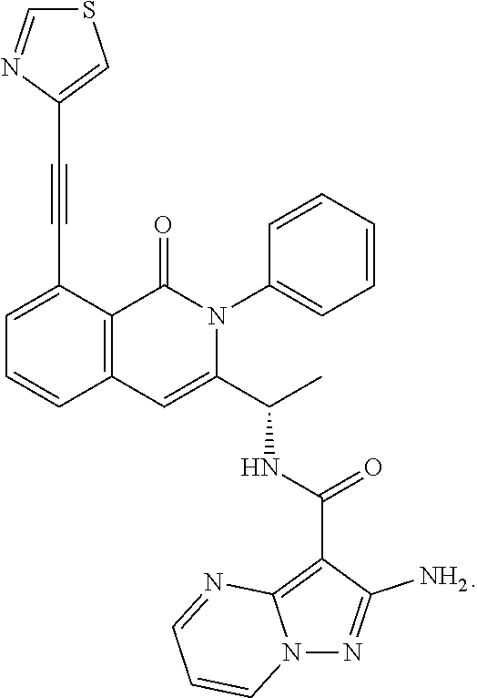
C1=C(C#CC2=CSC=N2)C2=C(C=C1)C=C(C(C)NC(=O)C1=C3N(N=C1N)C=CC=N3)N(C1=CC=CC=C1)C2=O
